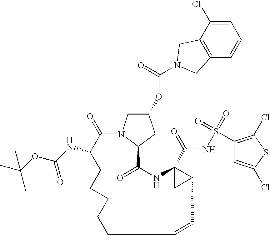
O(C1CN2C(C1)C(=O)NC1(C(=O)NS(=O)(C3=C(Cl)SC(Cl)=C3)=O)CC1C=CCCCCCC(NC(OC(C)(C)C)=O)C2=O)C(=O)N1CC2=C(C=CC=C2Cl)C1
